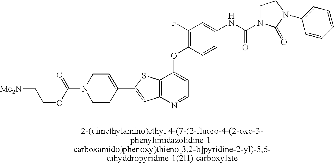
C12=C(SC(C3=CCN(C(OCC[Me2N])=O)CC3)=C1)C(OC1=C(F)C=C(NC(=O)N3CCN(C4=CC=CC=C4)C3=O)C=C1)=CC=N2
